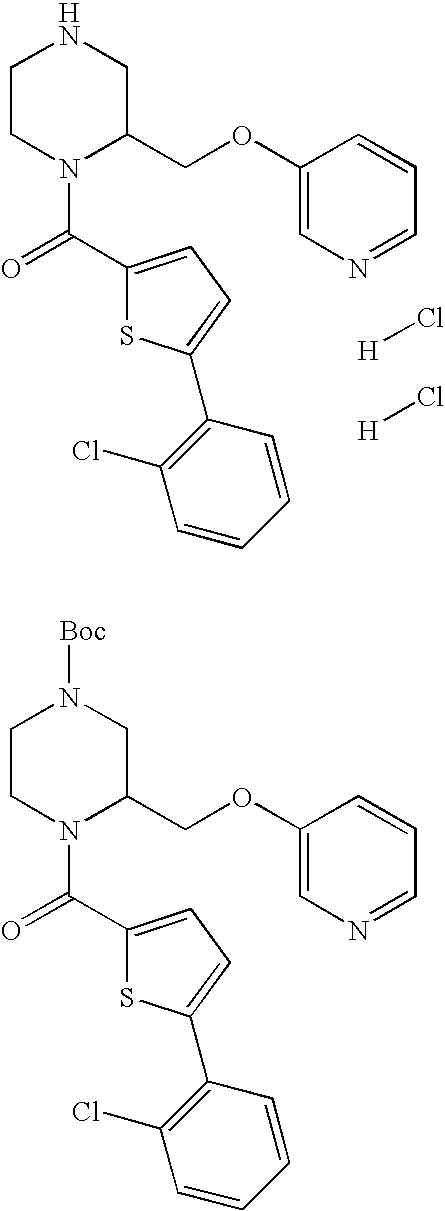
C1CN(C(=O)C2=CC=C(C3=C(Cl)C=CC=C3)S2)C(COC2=CN=CC=C2)CN1.[H]Cl.[H]Cl.C1CN(C(=O)C2=CC=C(C3=C(Cl)C=CC=C3)S2)C(COC2=CN=CC=C2)CN1[Boc]
